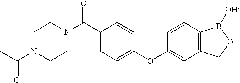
N1(C(C2=CC=C(OC3=CC4=C(C=C3)B([OH])OC4)C=C2)=O)CCN(C(C)=O)CC1
